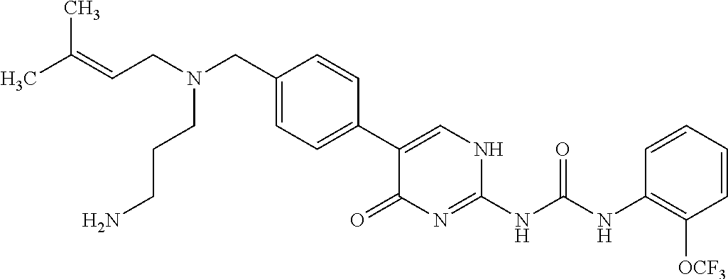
N(CC1=CC=C(C2=CNC(NC(NC3=C([OCF3])C=CC=C3)=O)=NC2=O)C=C1)(CCCN)CC=C(C)C
